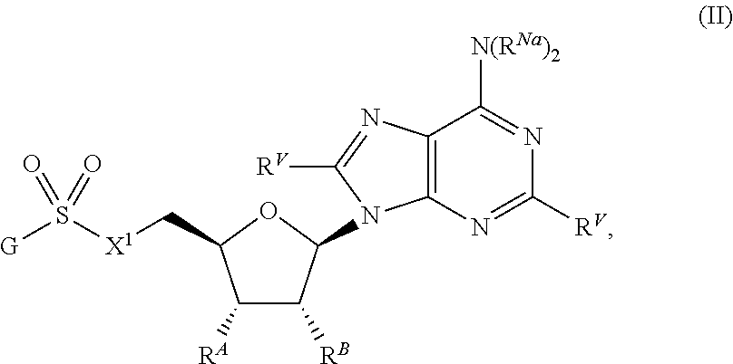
C1([RA])C([RB])C(N2C3=C(N=C2[RV])C([N(RNa)2])=NC([RV])=N3)OC1C[X1]S([G])(=O)=O
